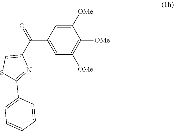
C(C1=CC([OMe])=C([OMe])C([OMe])=C1)(C1=CSC(C2=CC=CC=C2)=N1)=O
